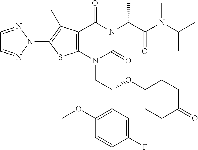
C12=C(N(CC(C3=C(OC)C=CC(F)=C3)OC3CCC(=O)CC3)C(=O)N(C(C(N(C(C)C)C)=O)C)C1=O)SC(N1N=CC=N1)=C2C
